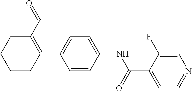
C1(C=O)=C(C2=CC=C(NC(C3=CC=NC=C3F)=O)C=C2)CCCC1
